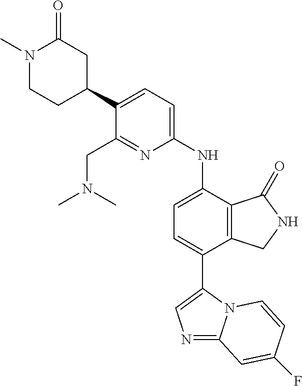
C1(C2=CC=C(NC3=CC=C(C4=CN=C5N4C=CC(F)=C5)C4=C3C(=O)NC4)N=C2CN(C)C)CC(=O)N(C)CC1
